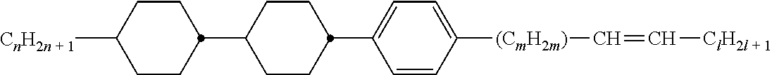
C1CC(C2=CC=C([(CmH2m)]C=C[ClH2l + 1])C=C2)CCC1C1CCC([CnH2n + 1])CC1
